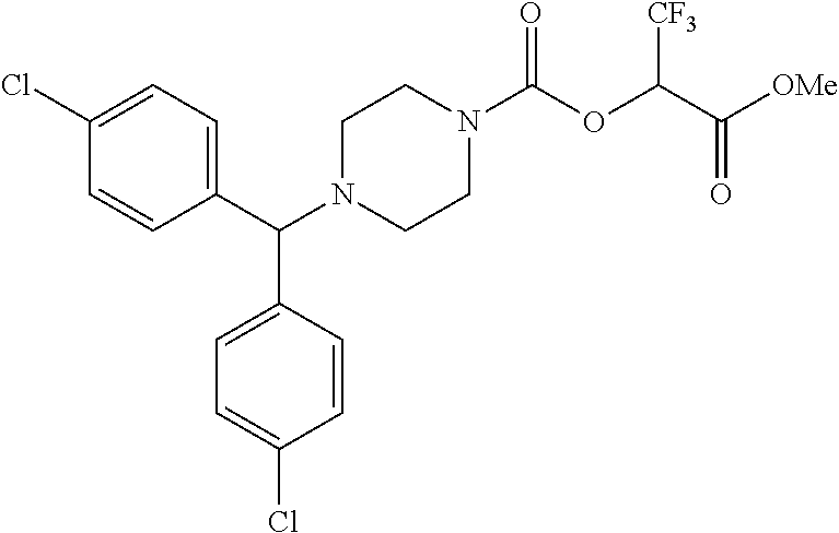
C1(Cl)=CC=C(C(N2CCN(C(OC(C(=O)[OMe])[CF3])=O)CC2)C2=CC=C(Cl)C=C2)C=C1
